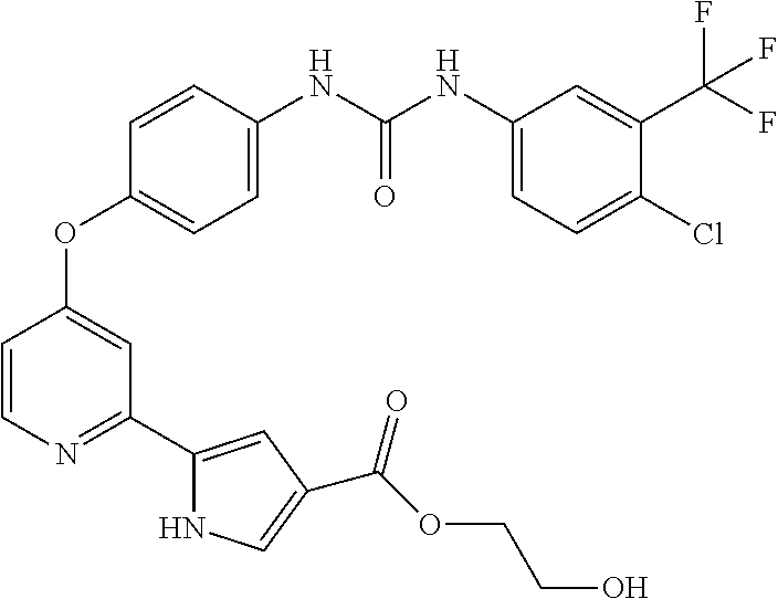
C1=CN=C(C2=CC(C(OCCO)=O)=CN2)C=C1OC1=CC=C(NC(NC2=CC=C(Cl)C(C(F)(F)F)=C2)=O)C=C1
